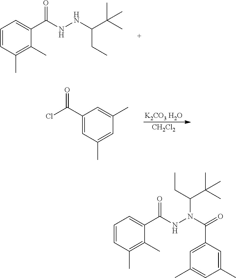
C1=CC(C)=C(C)C(C(=O)NNC(CC)C(C)(C)C)=C1.[K2CO3 H2O].[CH2Cl2].C1(C(Cl)=O)=CC(C)=CC(C)=C1.C1=CC(C)=C(C)C(C(NN(C(=O)C2=CC(C)=CC(C)=C2)C(CC)C(C)(C)C)=O)=C1
